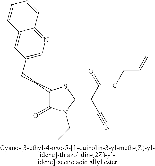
C(CC1C(=O)N(CC)C(=C(C(=O)OCC=C)C#N)S1)C1=CN=C2C(=C1)C=CC=C2
